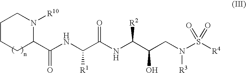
C1CCC(C(NC(C(NC(C(CN(S([R4])(=O)=O)[R3])O)[R2])=O)[R1])=O)N([R10])C1
